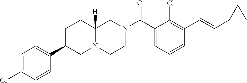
C1=CC=C(C(N2CCN3C([H])(C2)CCC(C2=CC=C(Cl)C=C2)C3)=O)C(Cl)=C1C=CC1CC1
